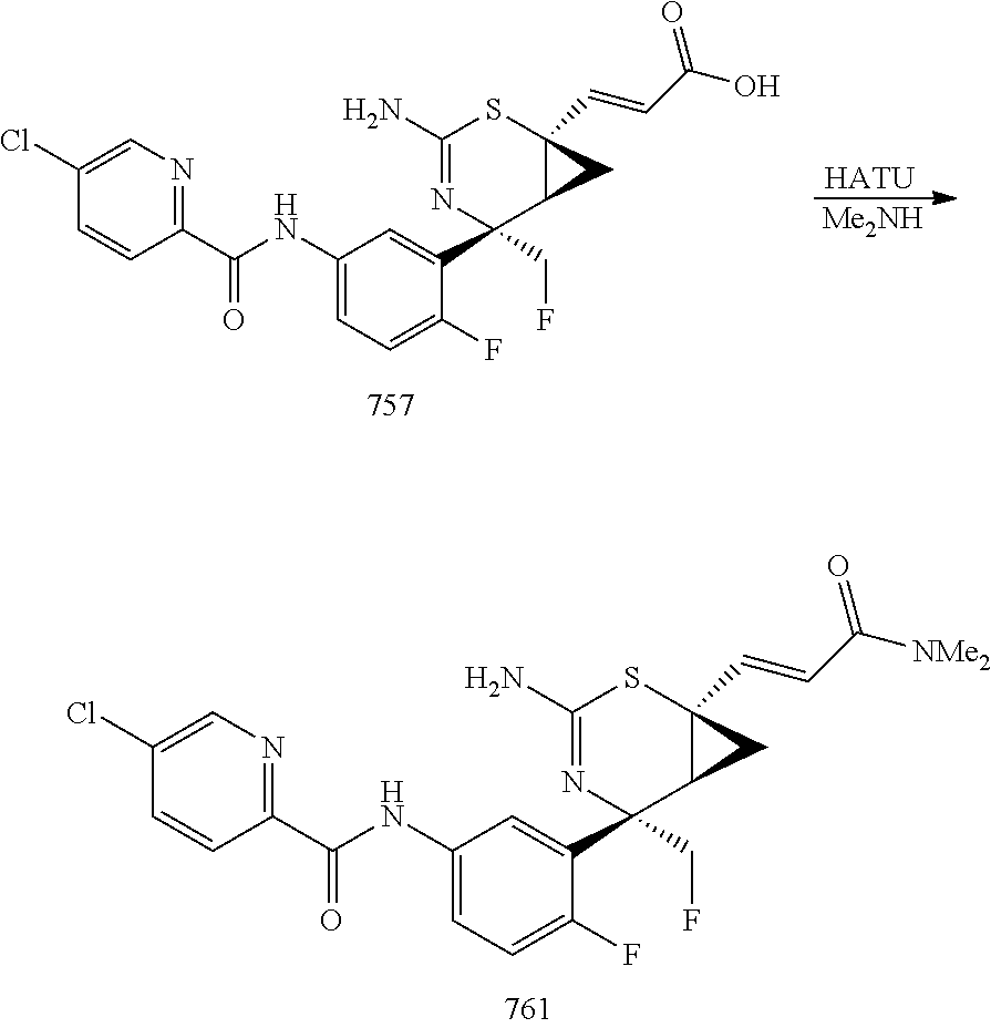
C1(C(NC2=CC=C(F)C(C3(CF)C4C(C=CC(O)=O)(SC(N)=N3)C4)=C2)=O)=NC=C(Cl)C=C1.[HATU].[Me2NH].C1(C(NC2=CC=C(F)C(C3(CF)C4C(C=CC([NMe2])=O)(SC(N)=N3)C4)=C2)=O)=NC=C(Cl)C=C1
